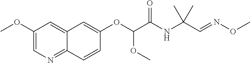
C1(OC)=CN=C2C(=C1)C=C(OC(C(NC(C=NOC)(C)C)=O)OC)C=C2
